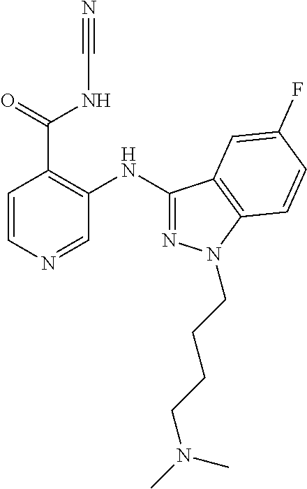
C1=CN=CC(NC2=NN(CCCCN(C)C)C3=C2C=C(F)C=C3)=C1C(=O)NC#N
